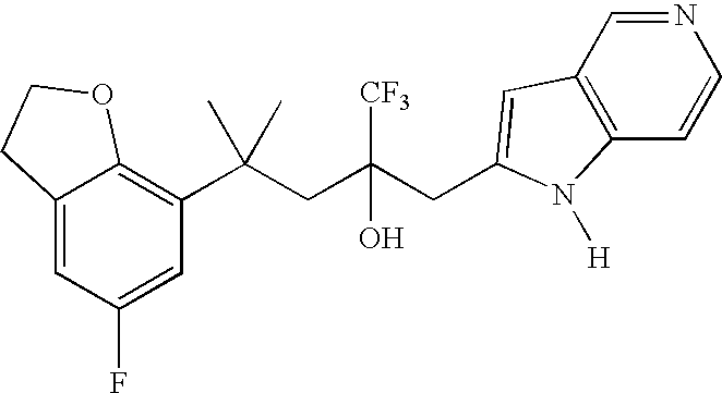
C12=CC(F)=CC(C(CC(CC3=CC4=C(C=CN=C4)N3[H])([CF3])O)(C)C)=C1OCC2
